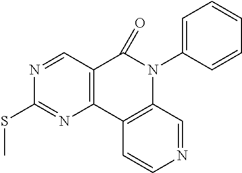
C12=C(C3=C(N(C4=CC=CC=C4)C1=O)C=NC=C3)N=C(SC)N=C2
